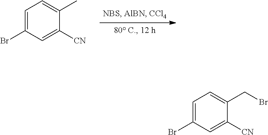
C1=C(Br)C=C([CN])C(C)=C1.C1=C(Br)C=C([CN])C(CBr)=C1
